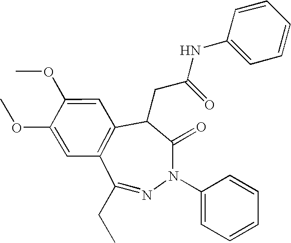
C1(CC)=NN(C2=CC=CC=C2)C(=O)C(CC(NC2=CC=CC=C2)=O)C2=C1C=C(OC)C(OC)=C2
